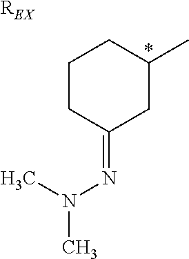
[REX].C1CC(=NN(C)C)CC(C)C1.*
